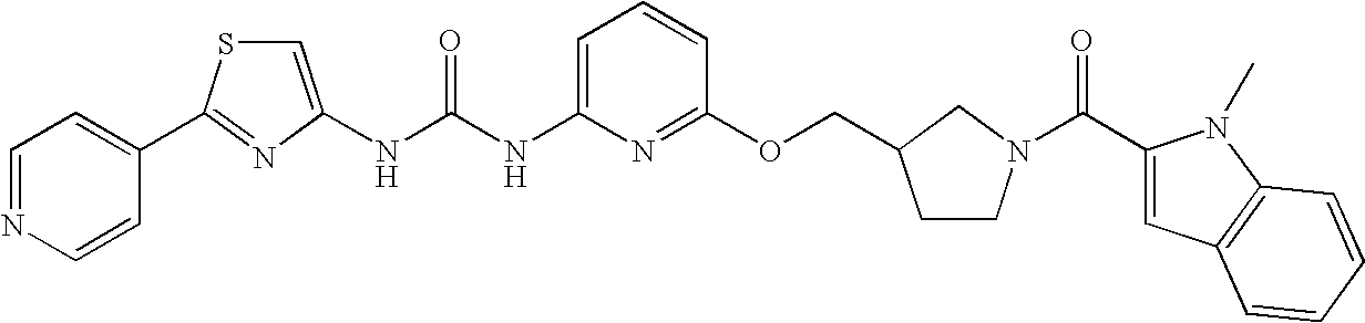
C1=NC=CC(C2=NC(NC(NC3=CC=CC(OCC4CCN(C(=O)C5=CC6=C(N5C)C=CC=C6)C4)=N3)=O)=CS2)=C1
